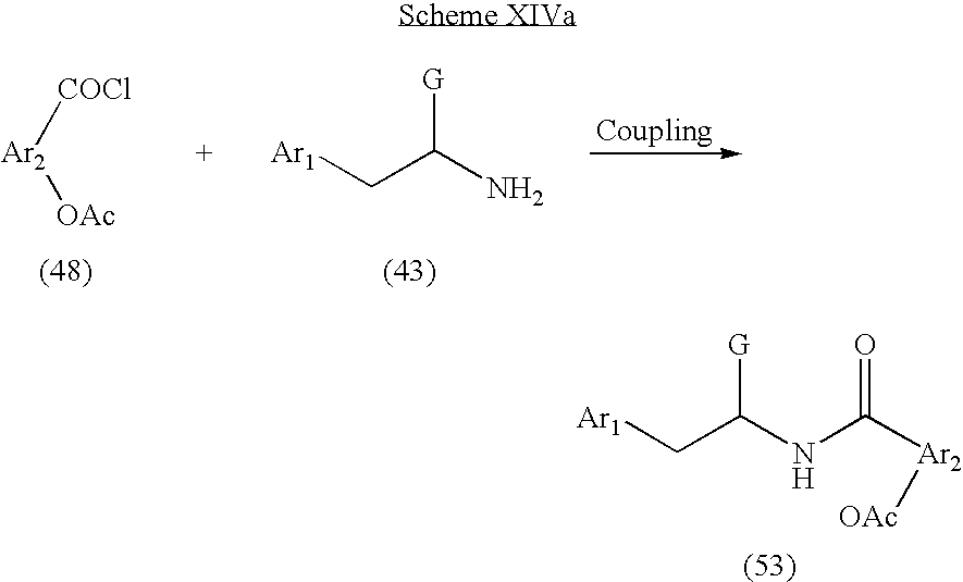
[COCl][Ar2][OAc].[Ar1]CC(N)[G].[Ar1]CC(NC([Ar2][OAc])=O)[G]
